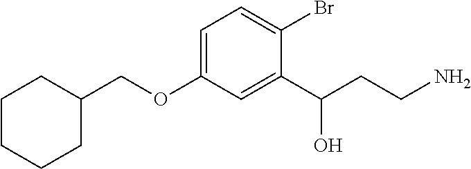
C(OC1=CC=C(Br)C(C(CCN)O)=C1)C1CCCCC1
